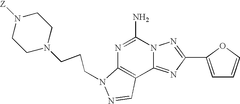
C12=NC(C3=CC=CO3)=NN1C(N)=NC1=C2C=NN1CCCN1CCN([Z])CC1
